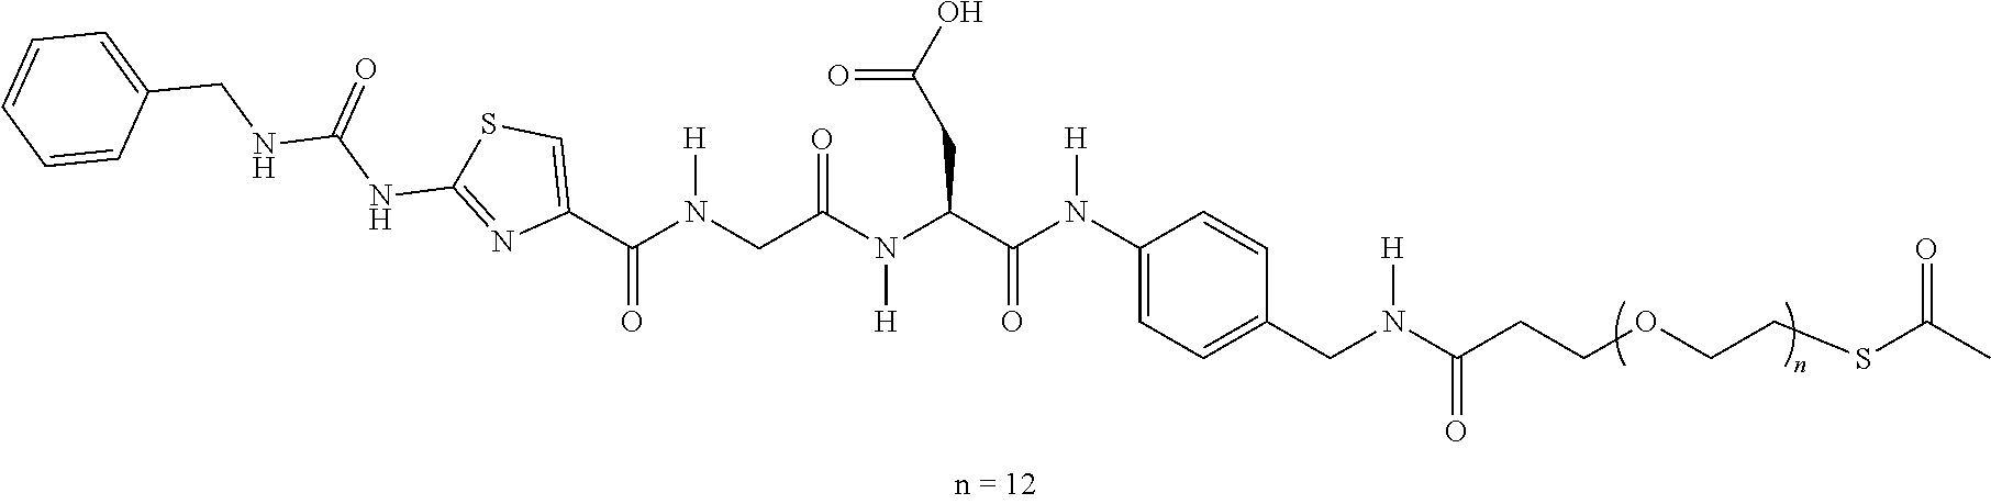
C(N(CC(N(C(C(N(C1=CC=C(CN(C(CCOCCSC(C)=O)=O)[H])C=C1)[H])=O)CC(O)=O)[H])=O)[H])(C1=CSC(NC(NCC2=CC=CC=C2)=O)=N1)=O
